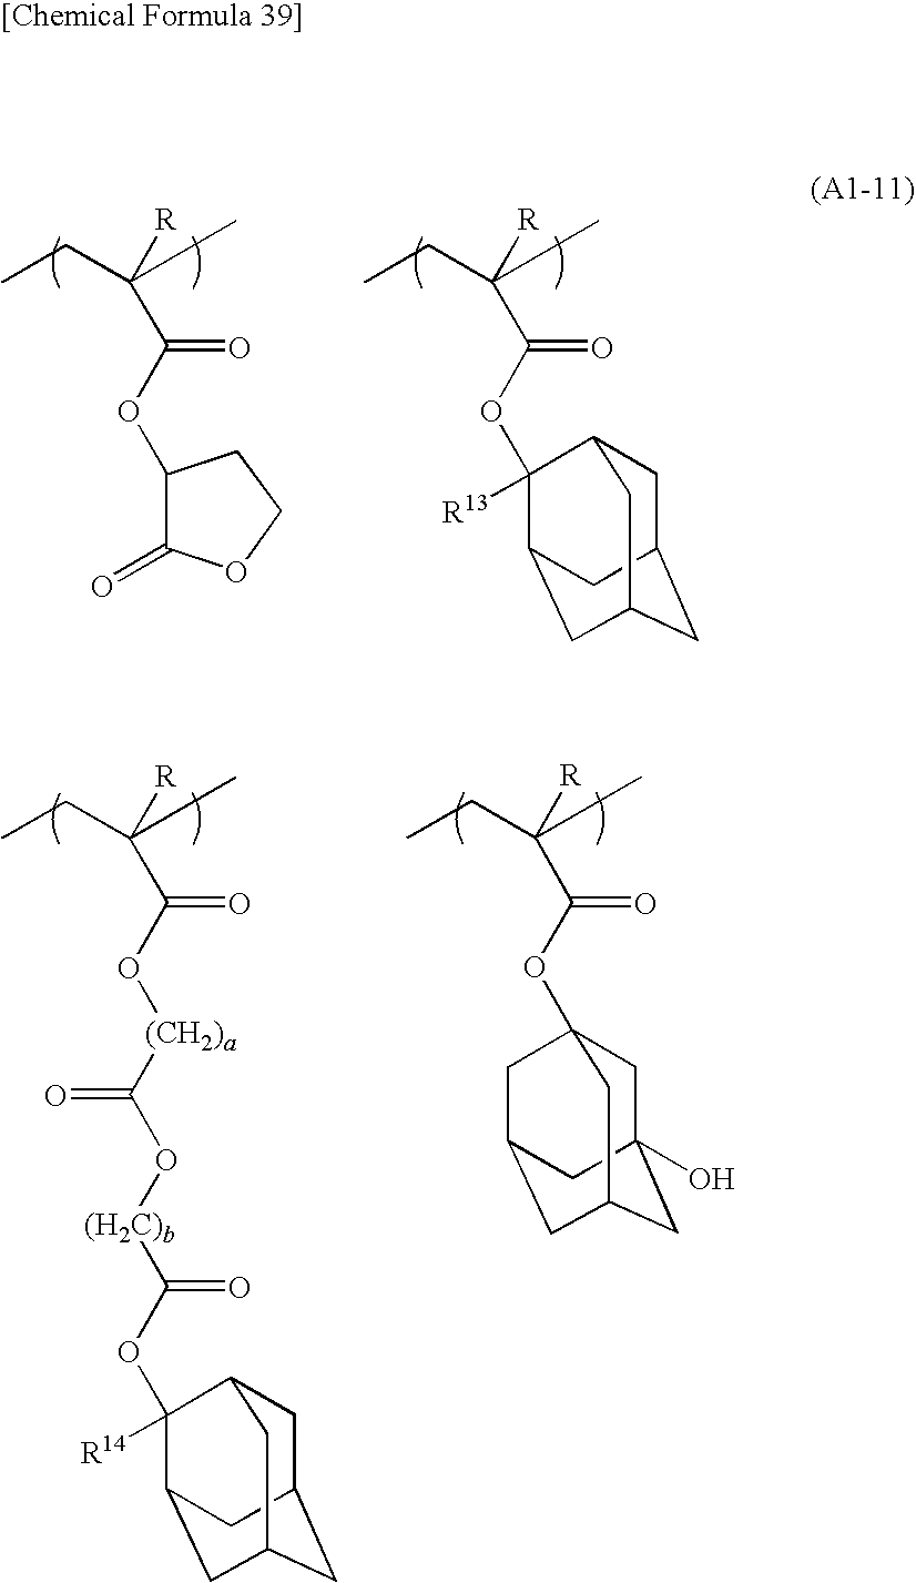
CCC(C)([R])C(OC1C(=O)OCC1)=O.CCC(C)([R])C(OC1([R13])C2CC3CC(CC1C3)C2)=O.CCC(C)([R])C(O[(CH2)a]C(O[(H2C)b]C(OC1([R14])C2CC3CC(CC1C3)C2)=O)=O)=O.CCC(C)([R])C(OC12CC3(O)CC(CC(C1)C3)C2)=O
